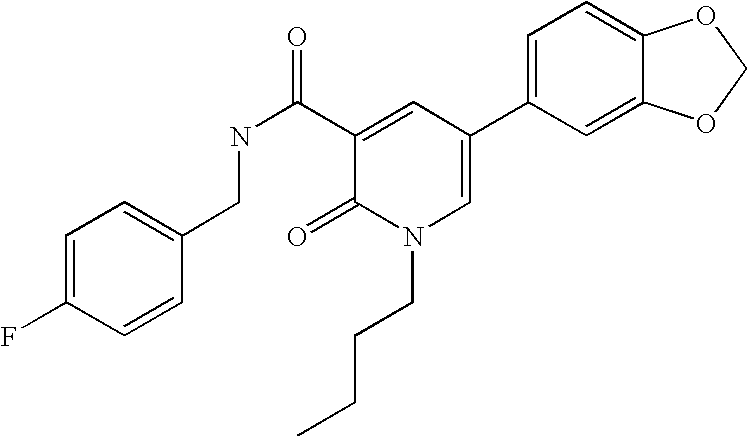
C1=C(F)C=CC(CNC(C2=CC(C3=CC=C4C(=C3)OCO4)=CN(CCCC)C2=O)=O)=C1
